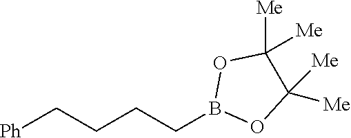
[Ph]CCCCB1OC([Me])([Me])C([Me])([Me])O1
